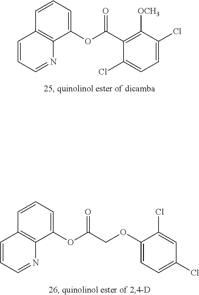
C1=CC=C(OC(C2=C([OCH3])C(Cl)=CC=C2Cl)=O)C2=C1C=CC=N2.C1=CC=C(OC(=O)COC2=CC=C(Cl)C=C2Cl)C2=C1C=CC=N2
